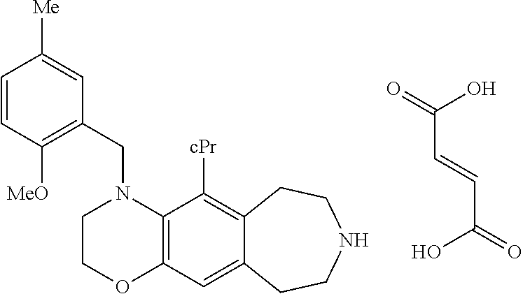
C12=C(C=C3C(=C1[cPr])CCNCC3)OCCN2CC1=C([MeO])C=CC([Me])=C1.OC(C=CC(O)=O)=O
